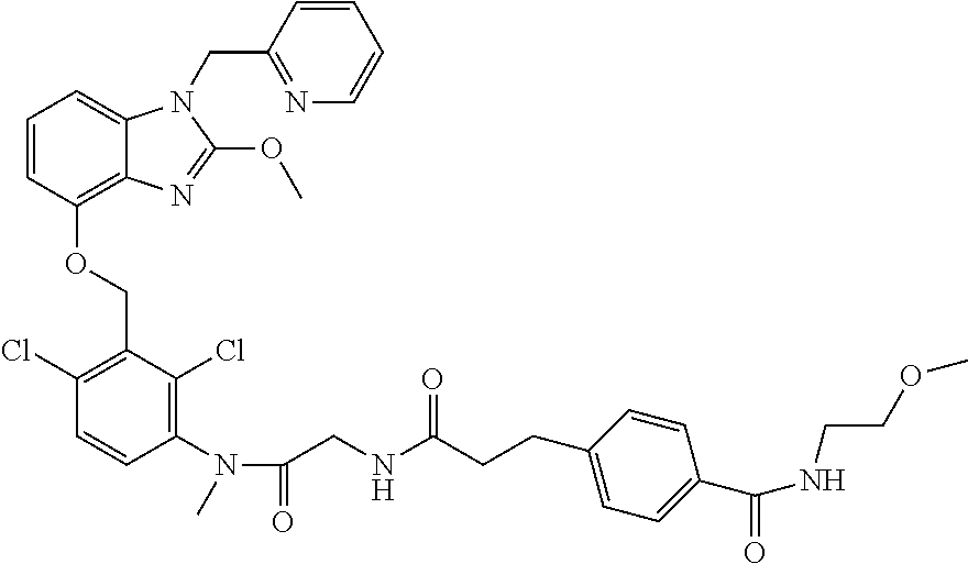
C1=CC(OCC2=C(Cl)C=CC(N(C(=O)CNC(CCC3=CC=C(C(=O)NCCOC)C=C3)=O)C)=C2Cl)=C2C(=C1)N(CC1=NC=CC=C1)C(OC)=N2
